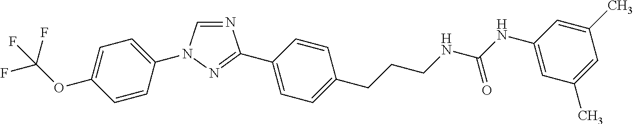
C1=C(N2C=NC(C3=CC=C(CCCNC(NC4=CC(C)=CC(C)=C4)=O)C=C3)=N2)C=CC(OC(F)(F)F)=C1
